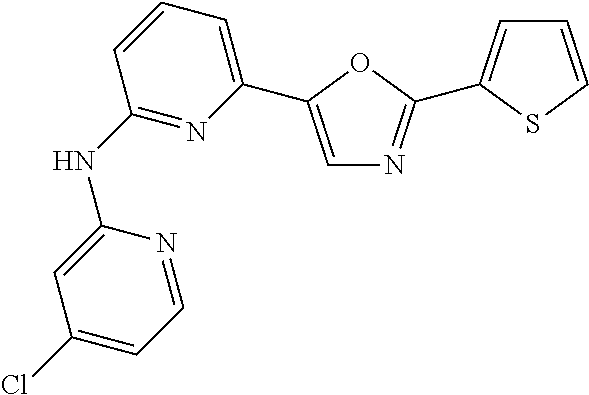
C1(NC2=NC(C3=CN=C(C4=CC=CS4)O3)=CC=C2)=CC(Cl)=CC=N1
